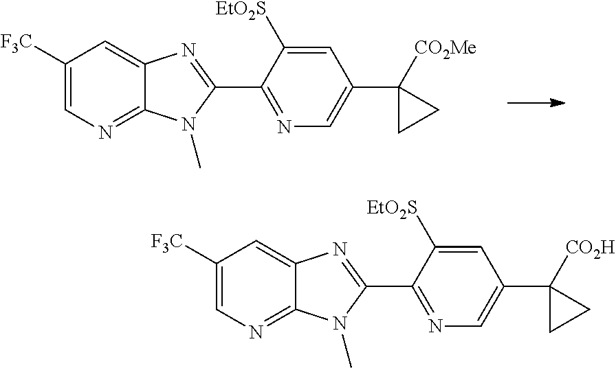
C1([F3C])=CN=C2C(=C1)N=C(C1=NC=C(C3([CO2Me])CC3)C=C1[EtO2S])N2C.C1([F3C])=CN=C2C(=C1)N=C(C1=NC=C(C3([CO2H])CC3)C=C1[EtO2S])N2C
